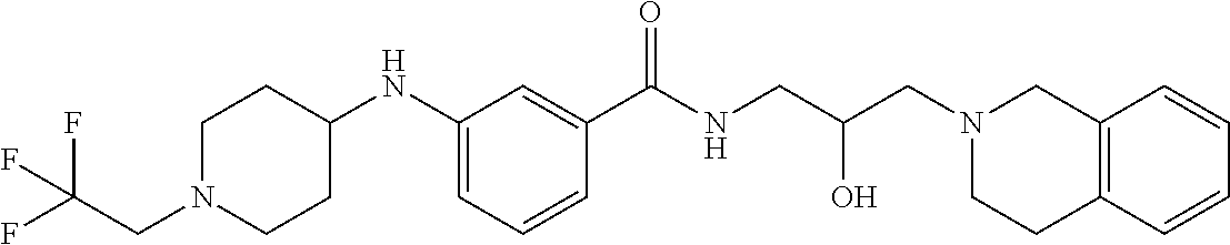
C1(NC2CCN(CC(F)(F)F)CC2)=CC=CC(C(NCC(CN2CC3=C(CC2)C=CC=C3)O)=O)=C1
